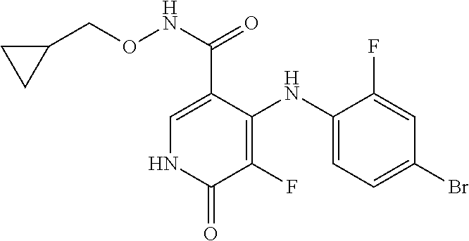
C1(NC2=CC=C(Br)C=C2F)=C(F)C(=O)NC=C1C(=O)NOCC1CC1
